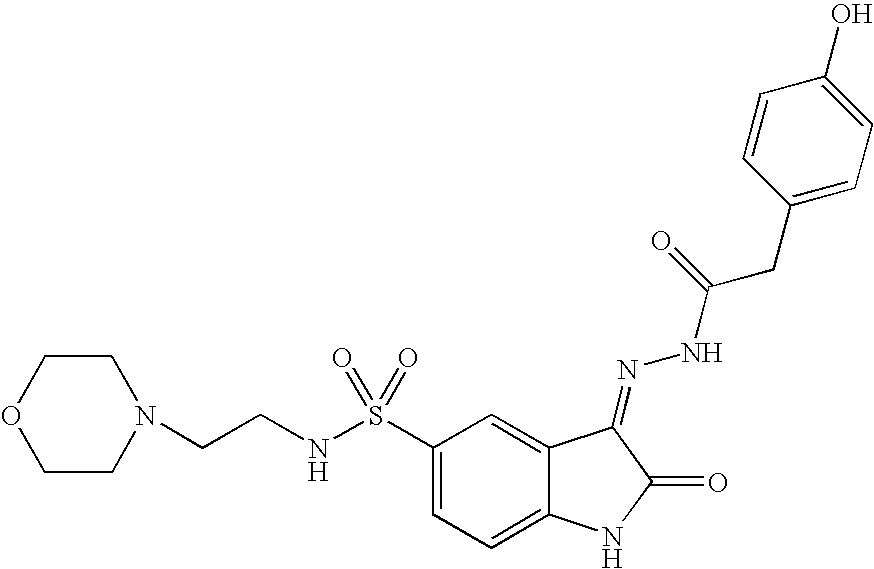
N(S(C1=CC=C2C(=C1)C(=NNC(=O)CC1=CC=C(O)C=C1)C(=O)N2)(=O)=O)CCN1CCOCC1
